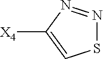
C1([X4])=CSN=N1
